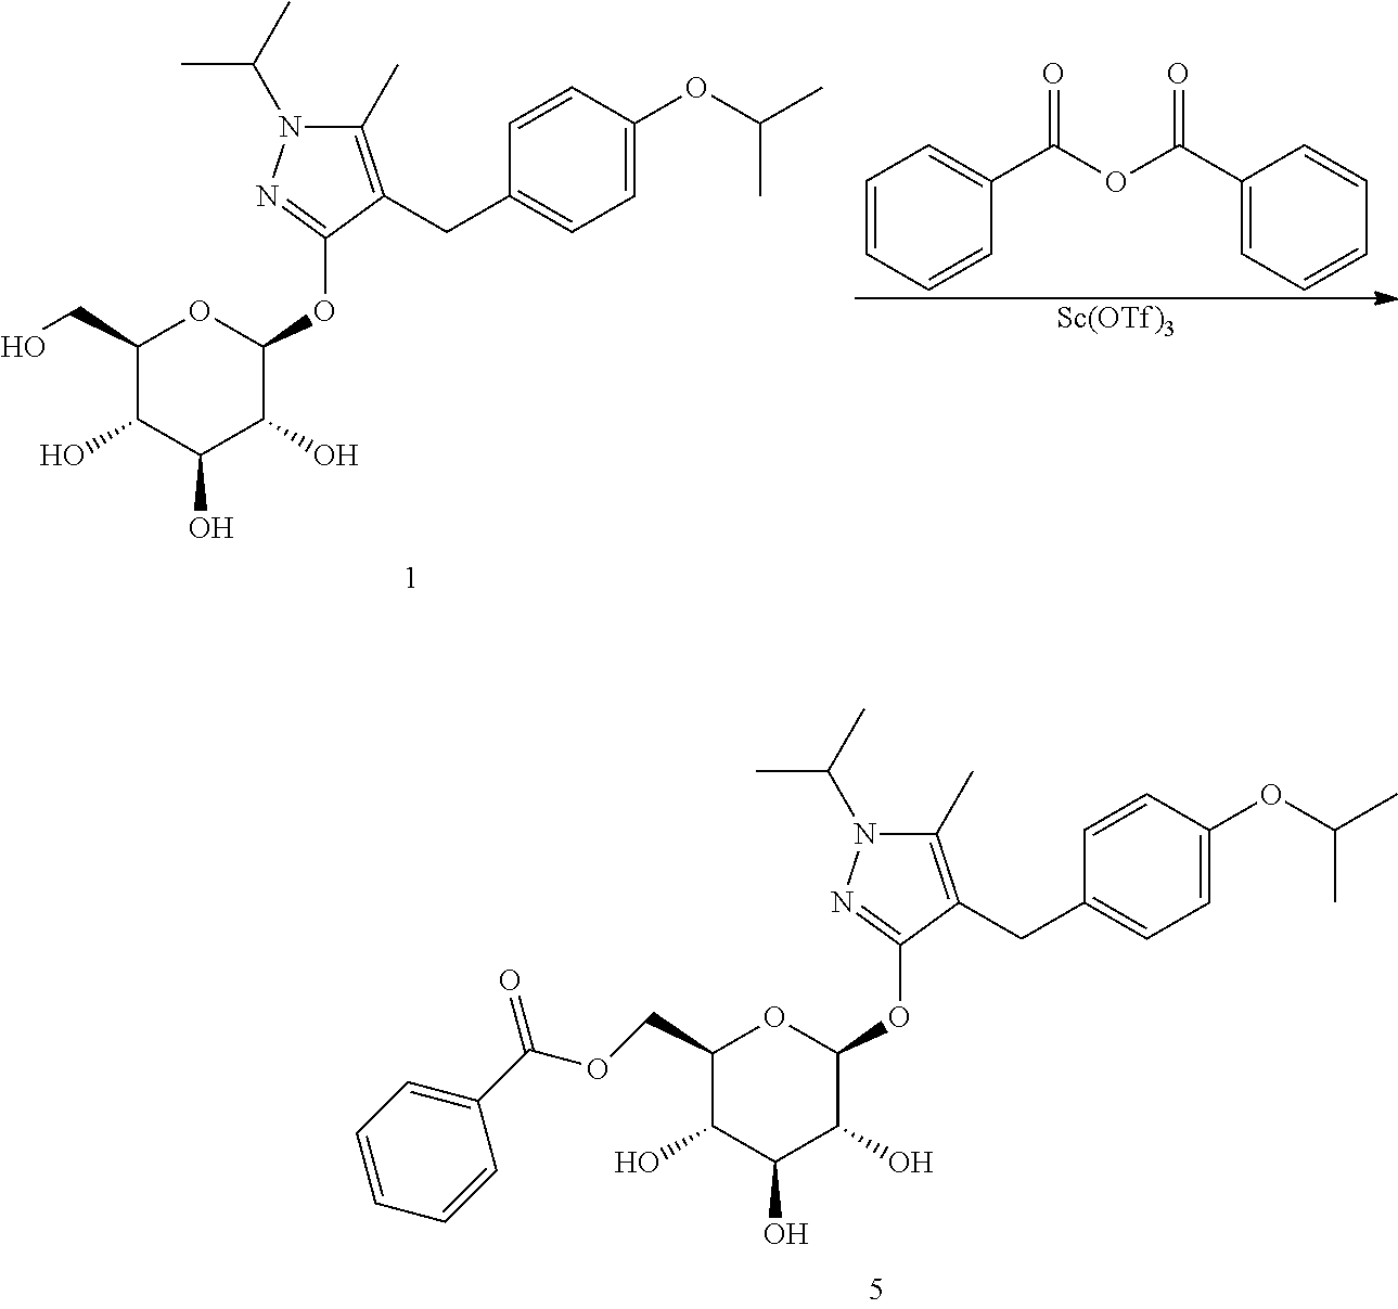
C1=C(OC(C)C)C=CC(CC2=C(C)N(C(C)C)N=C2OC2OC(COC(C3=CC=CC=C3)=O)C(O)C(O)C2O)=C1.C1=C(OC(C)C)C=CC(CC2=C(C)N(C(C)C)N=C2OC2OC(CO)C(O)C(O)C2O)=C1.[Sc(OTf)3].C1=CC=CC(C(OC(C2=CC=CC=C2)=O)=O)=C1
